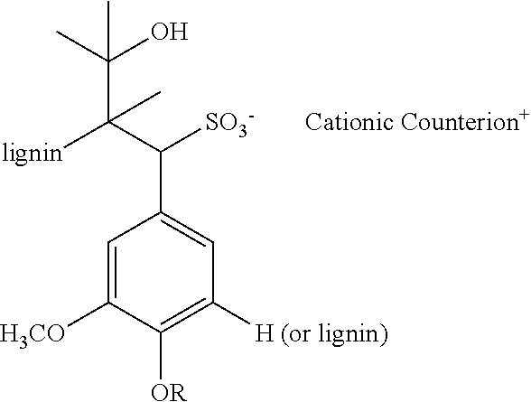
C1=C([H3CO])C([OR])=C([H (or lignin)])C=C1C(C(C(C)(O)C)([lignin])C)[SO3-].[Cationic Counterion+]
